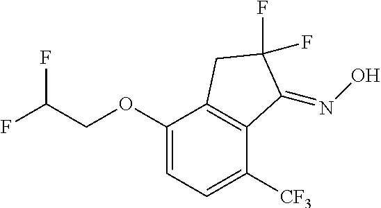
C1(OCC(F)F)=CC=C([CF3])C2=C1CC(F)(F)C2=NO
